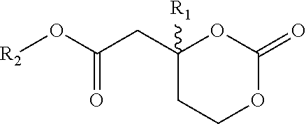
C1(CC(O[R2])=O)([R1])CCOC(=O)O1
